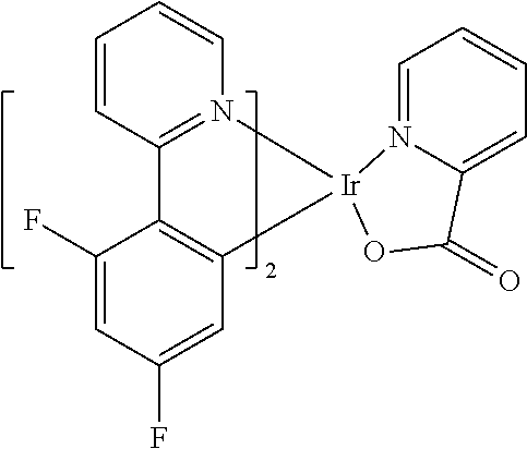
C1=CC2=N(C=C1)[Ir]1(N3=CC=CC=C3C(=O)O1)C1=C2C(F)=CC(F)=C1
